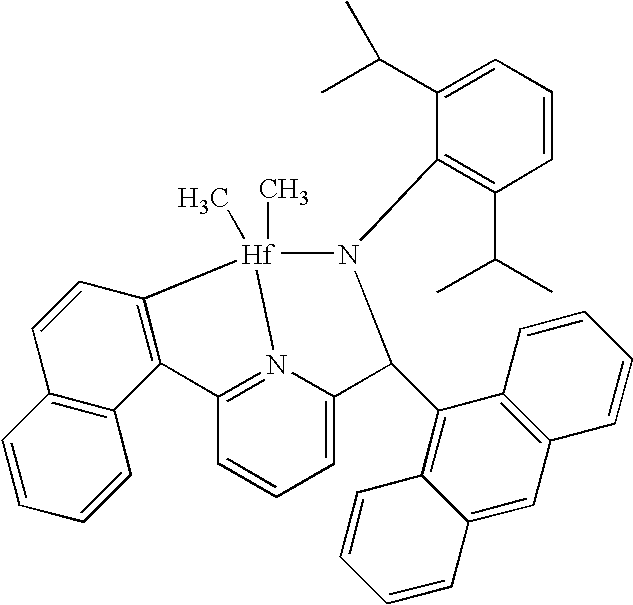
C1=C2N3=C(C=C1)C1=C([Hf]3(C)(C)N(C3=C(C(C)C)C=CC=C3C(C)C)C2C2=C3C(=CC4=C2C=CC=C4)C=CC=C3)C=CC2=C1C=CC=C2
